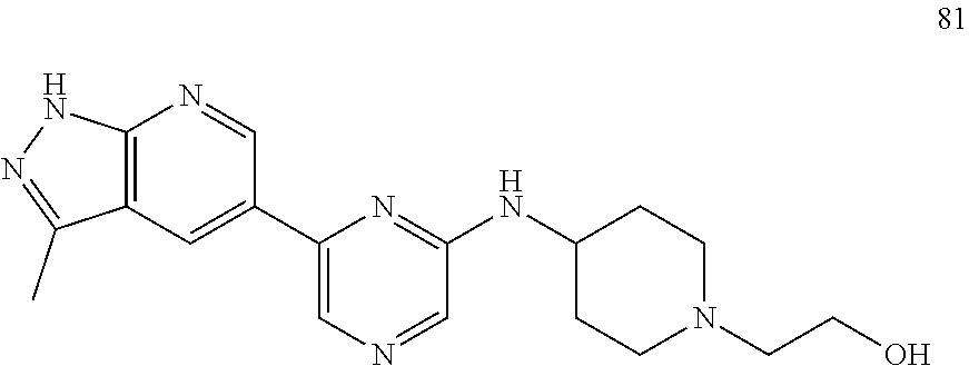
C1(C2=CC3=C(N=C2)NN=C3C)=CN=CC(NC2CCN(CCO)CC2)=N1
